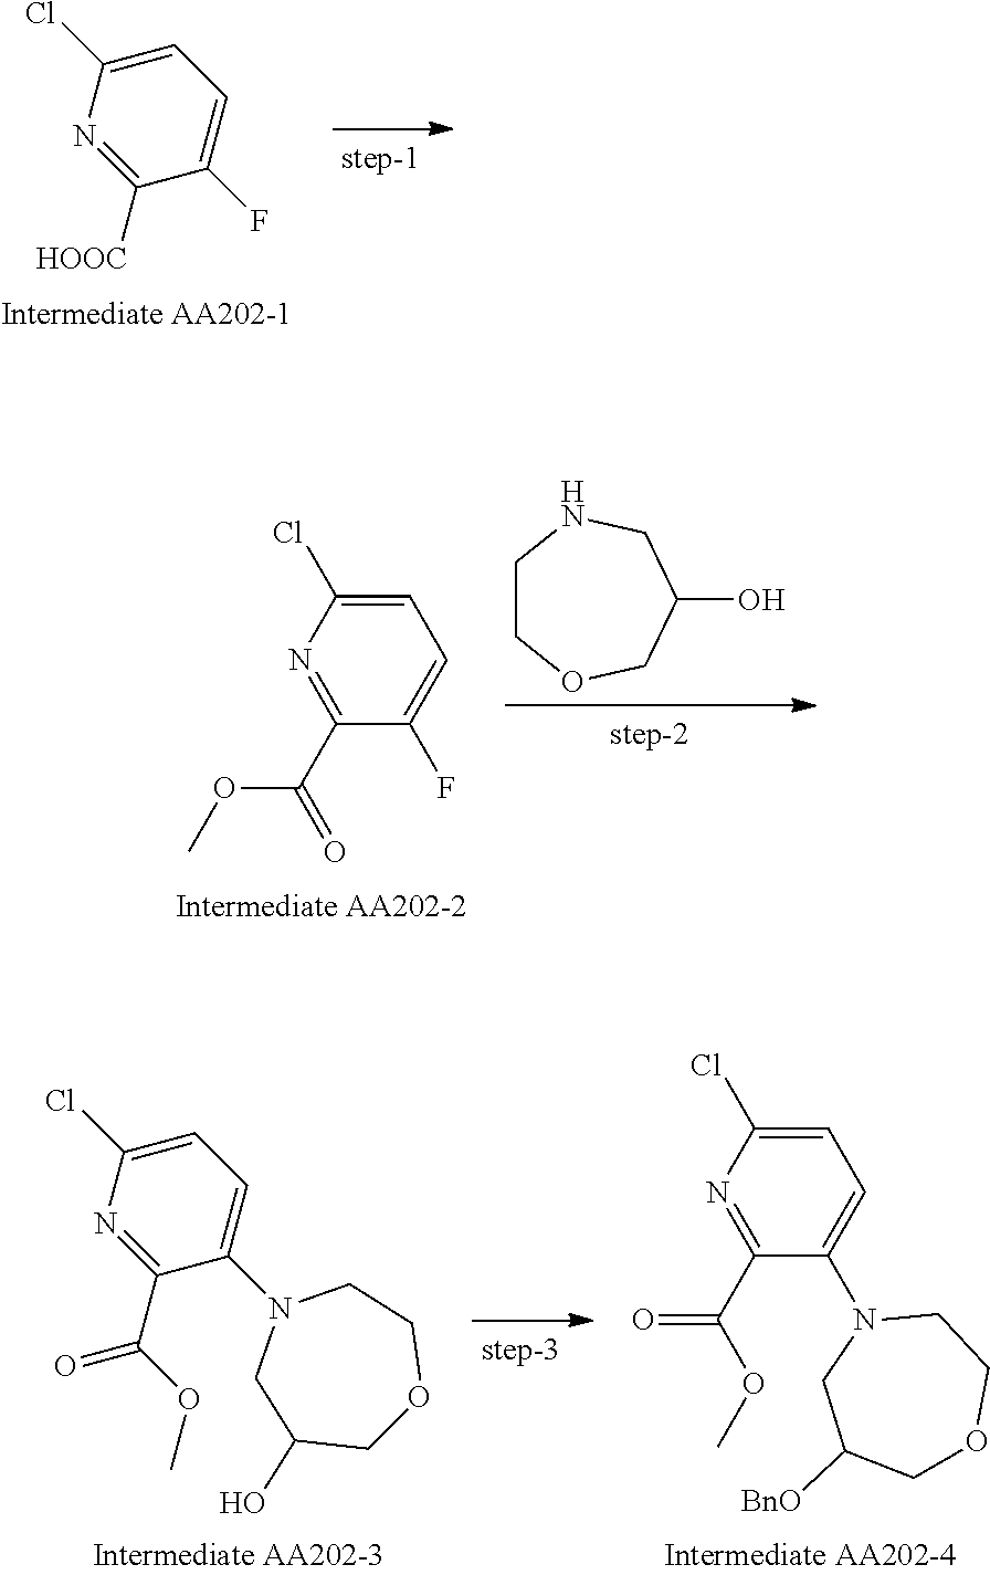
C1(Cl)=CC=C(F)C([HOOC])=N1.C1(C(=O)OC)=NC(Cl)=CC=C1F.C1COCC(O)CN1.C1(Cl)=CC=C(N2CC(O)COCC2)C(C(=O)OC)=N1.C1(C(OC)=O)=NC(Cl)=CC=C1N1CC([BnO])COCC1
